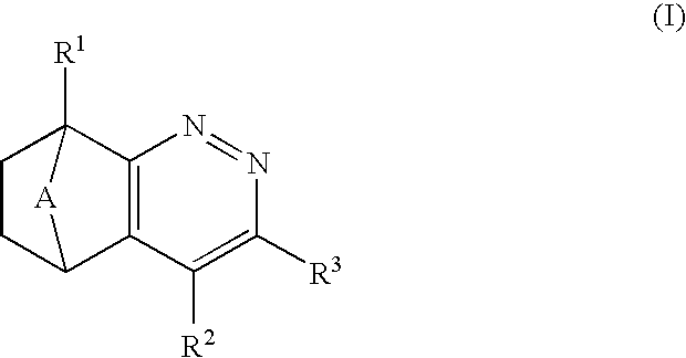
C12=C(C([R2])=C([R3])N=N1)C1CCC2([R1])[A]1
